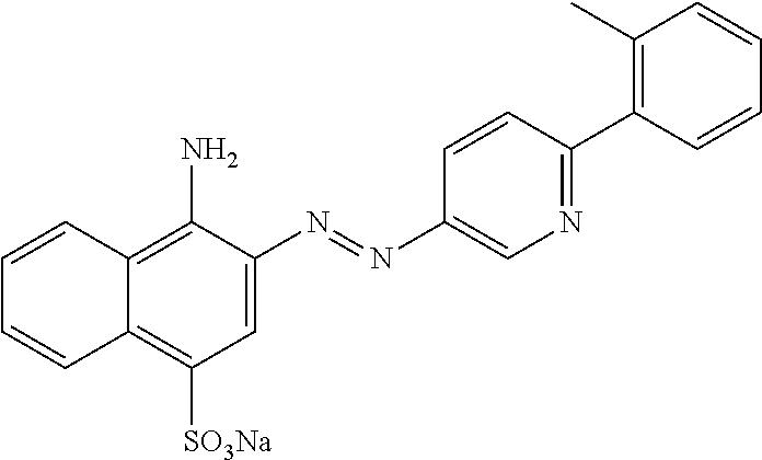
C1=CC2=C(N)C(N=NC3=CN=C(C4=C(C)C=CC=C4)C=C3)=CC([SO3Na])=C2C=C1
